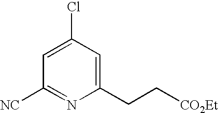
C1(CC[CO2Et])=CC(Cl)=CC([NC])=N1
